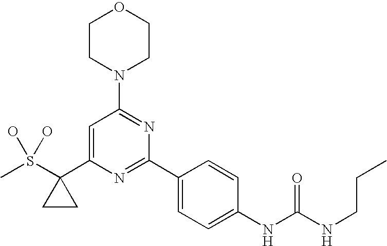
CS(C1(C2=CC(N3CCOCC3)=NC(C3=CC=C(NC(NCCC)=O)C=C3)=N2)CC1)(O)O
